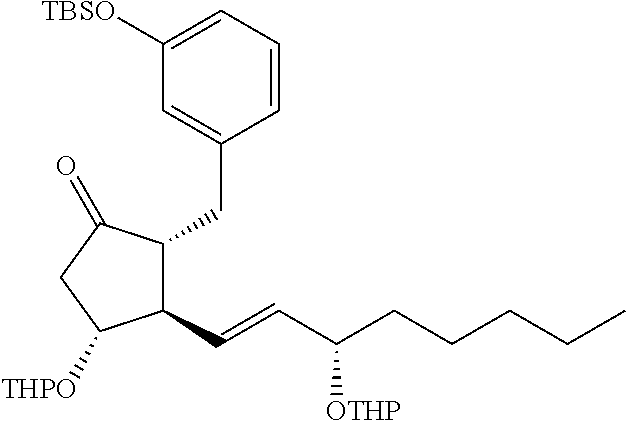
C1=CC=C([TBSO])C=C1CC1C(C=CC(CCCCC)[OTHP])C([THPO])CC1=O
